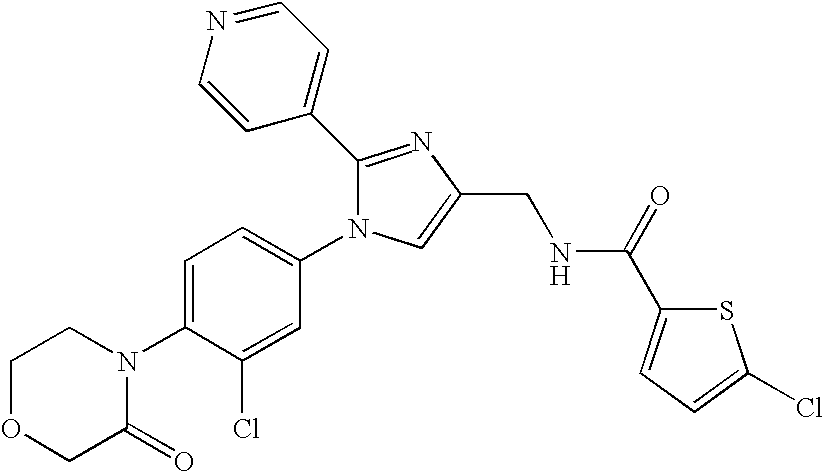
C1OCC(=O)N(C2=CC=C(N3C(C4=CC=NC=C4)=NC(CNC(C4=CC=C(Cl)S4)=O)=C3)C=C2Cl)C1
